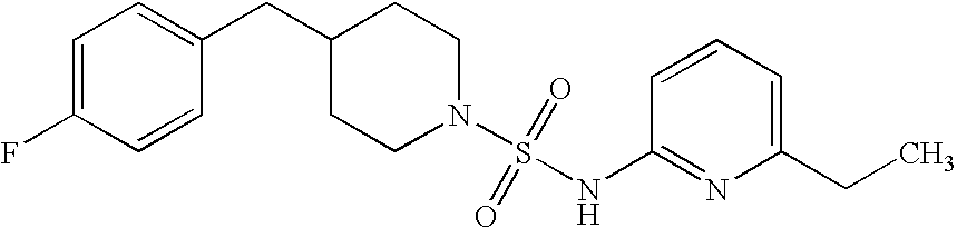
C1(CC2=CC=C(F)C=C2)CCN(S(=O)(=O)NC2=NC(CC)=CC=C2)CC1
